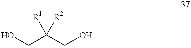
OCC(CO)([R2])[R1]
